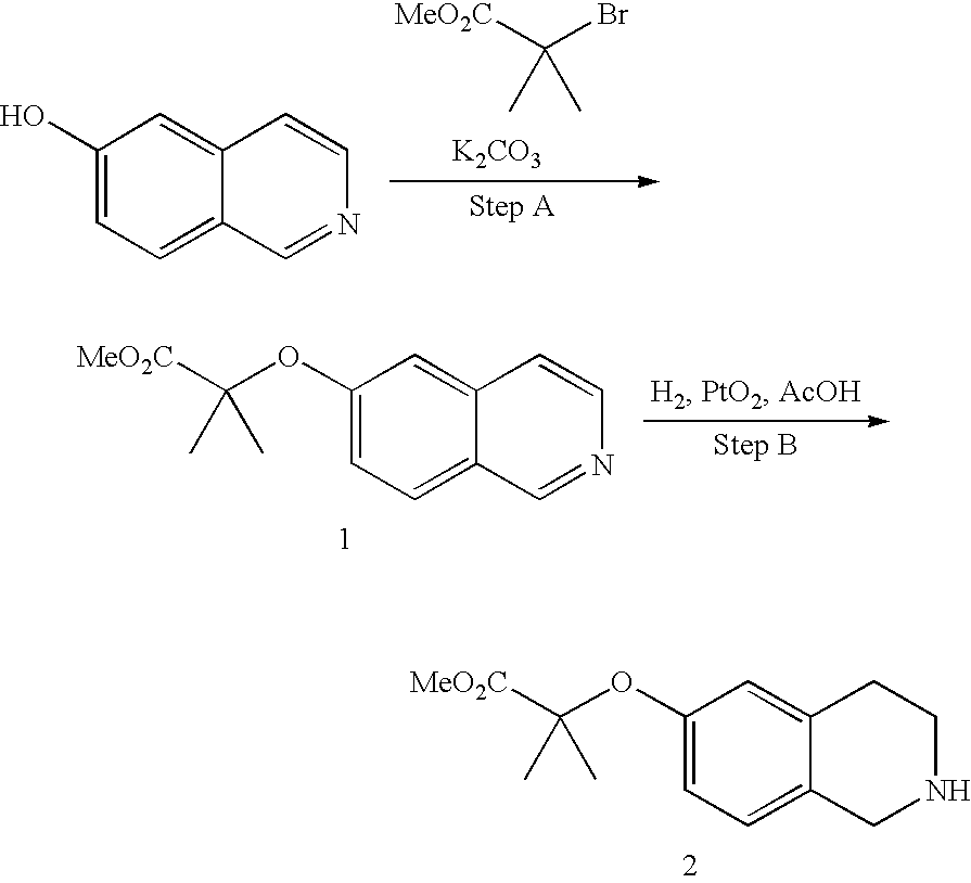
[MeO2C]C(Br)(C)C.[K2CO3].C1(O)=CC=C2C(=C1)C=CN=C2.C1(OC([MeO2C])(C)C)=CC=C2C(=C1)C=CN=C2.C1(OC([MeO2C])(C)C)=CC=C2C(=C1)CCNC2
